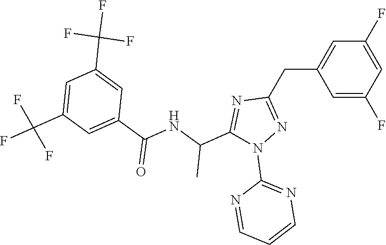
C1=C(F)C=C(F)C=C1CC1=NN(C2=NC=CC=N2)C(C(C)NC(=O)C2=CC(C(F)(F)F)=CC(C(F)(F)F)=C2)=N1
